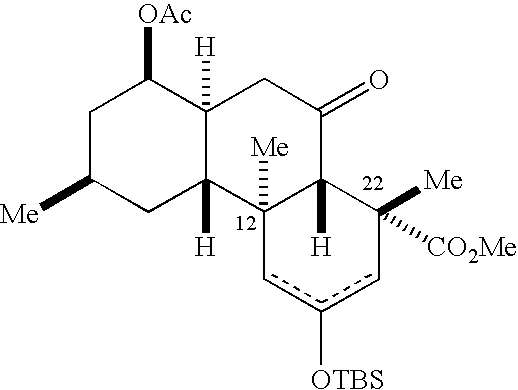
C1C([Me])CC2([H])C([H])(C1[OAc])CC(=O)C1([H])C2([Me])cc([OTBS])cC1([Me])[CO2Me]
